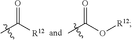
CC([R12])=O.CC(O[R12])=O
